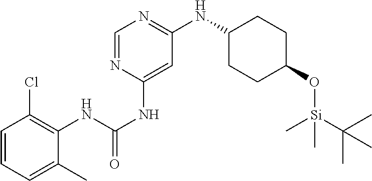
C1=CC=C(C)C(NC(NC2=CC(NC3CCC(O[Si](C(C)(C)C)(C)C)CC3)=NC=N2)=O)=C1Cl
